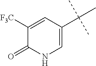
C1([F3C])=CC(C(C)(C)C)=CNC1=O
